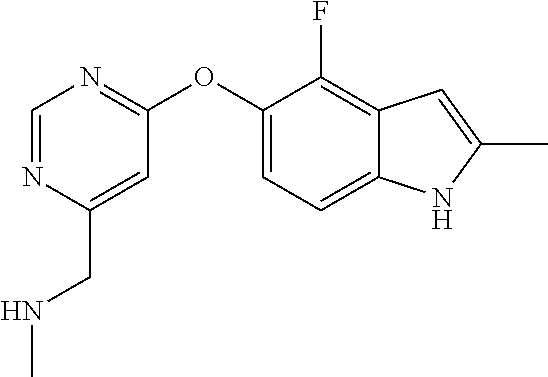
C1=NC(CNC)=CC(OC2=CC=C3C(=C2F)C=C(C)N3)=N1
